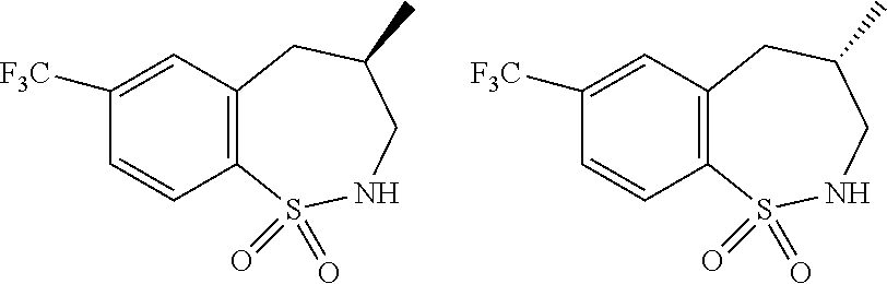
C1([F3C])=CC2=C(C=C1)S(=O)(=O)NCC(C)C2.C1([F3C])=CC2=C(C=C1)S(=O)(=O)NCC(C)C2
